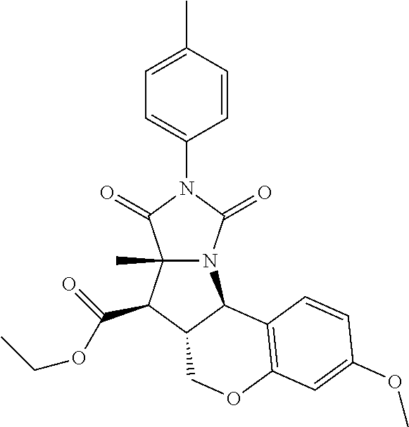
C1(C)=CC=C(N2C(=O)N3C(C)(C2=O)C(C(OCC)=O)C2C3C3=C(OC2)C=C(OC)C=C3)C=C1
